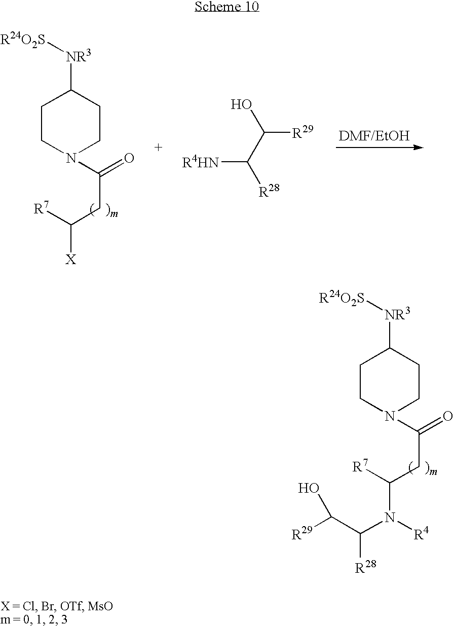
C1CN(C(=O)CC([R7])N([R4])C(C([R29])O)[R28])CCC1[NR3][R24O2S].C1CN(C(=O)CC([R7])[X])CCC1[NR3][R24O2S].[R4HN]C(C(O)[R29])[R28]
